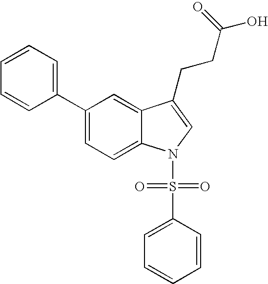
C1(C2=CC=CC=C2)=CC=C2C(=C1)C(CCC(O)=O)=CN2S(=O)(=O)C1=CC=CC=C1
